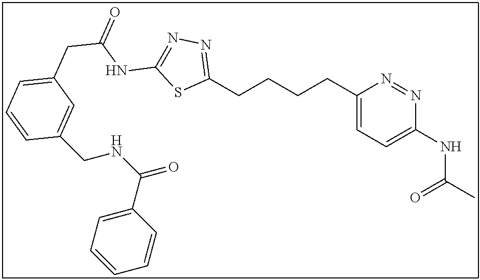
C1(CCCCC2=NN=C(NC(=O)CC3=CC=CC(CNC(=O)C4=CC=CC=C4)=C3)S2)=CC=C(NC(C)=O)N=N1
